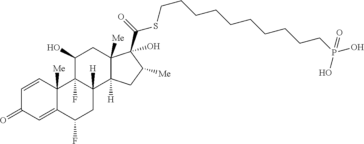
C1=CC2([Me])C(=CC1=O)C(F)CC1([H])C2(F)C(O)CC2([Me])C1([H])CC([Me])C2(C(=O)SCCCCCCCCCCP(O)(O)=O)O
